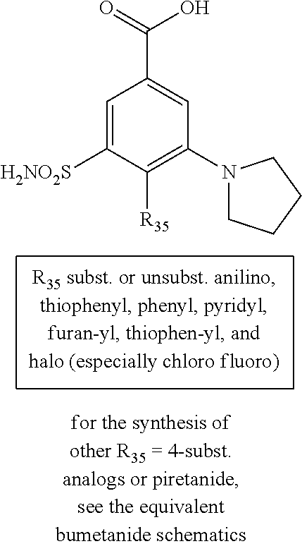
C1=C([H2NO2S])C([R35])=C(N2CCCC2)C=C1C(=O)O
